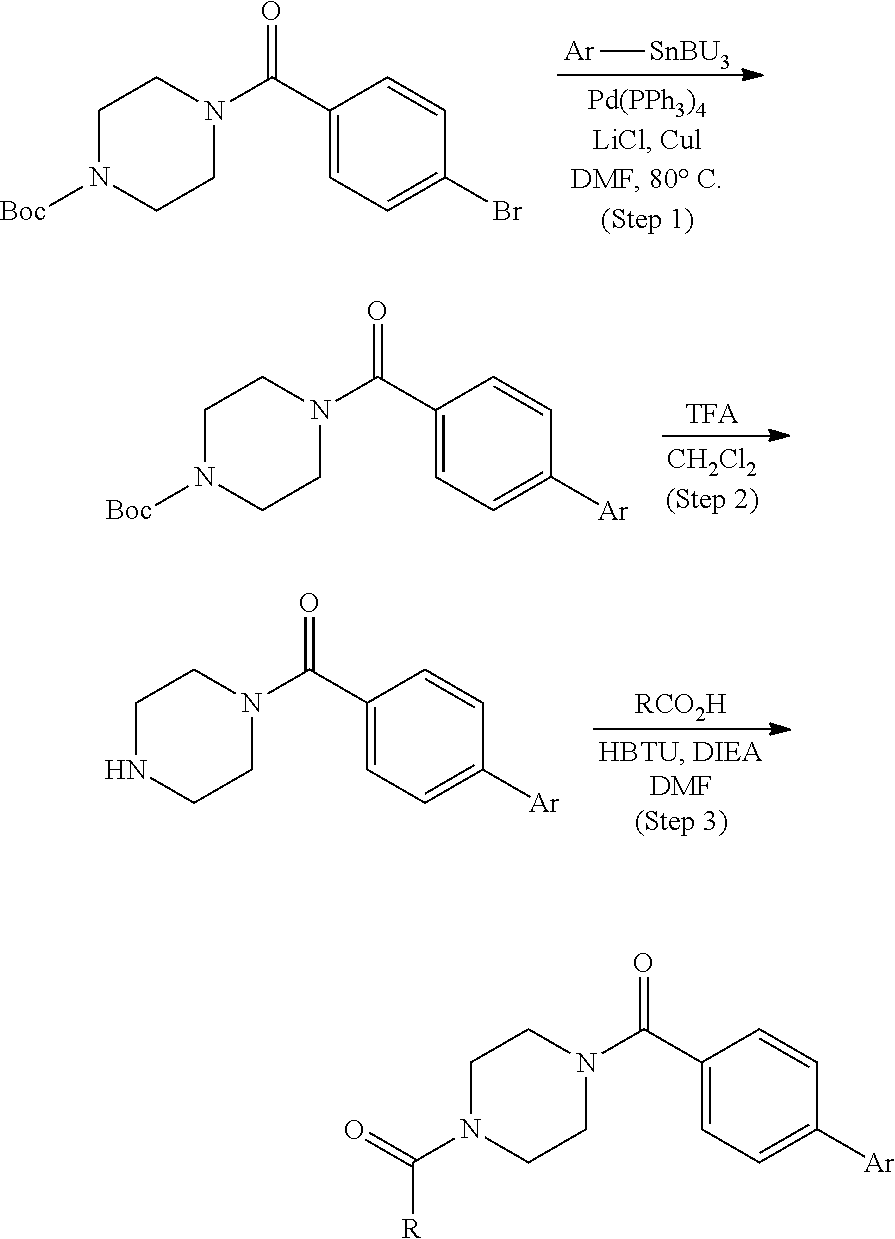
C1(C(=O)N2CCN(C(=O)[R])CC2)=CC=C([Ar])C=C1.C1(C(=O)N2CCN([Boc])CC2)=CC=C(Br)C=C1.[Ar][SnBU3].C1(C(=O)N2CCN([Boc])CC2)=CC=C([Ar])C=C1.C1(C(=O)N2CCNCC2)=CC=C([Ar])C=C1.[RCO2H]
